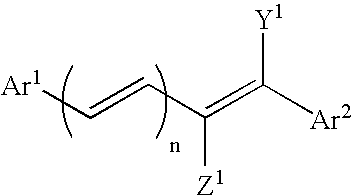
[Ar1]C=CC(=C([Ar2])[Y1])[Z1]
